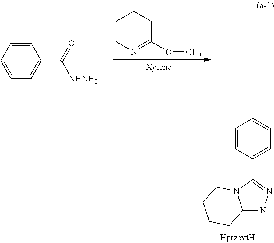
C1=CC=CC=C1C([NHNH2])=O.C1CN=C(OC)CC1.C12=NN=C(C3=CC=CC=C3)N1CCCC2
